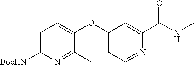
C1=C([BocHN])N=C(C)C(OC2=CC=NC(C(NC)=O)=C2)=C1
